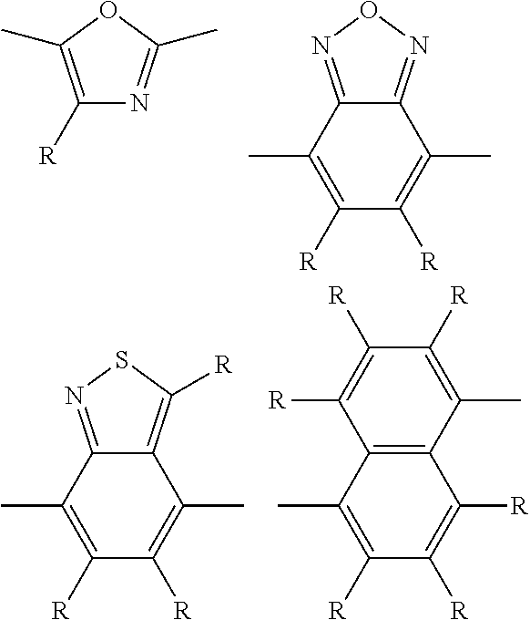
C1([R])=C(C)OC(C)=N1.C12=NON=C1C(C)=C([R])C([R])=C2C.C12=NSC([R])=C1C(C)=C([R])C([R])=C2C.C12=C(C([R])=C([R])C([R])=C1C)C(C)=C([R])C([R])=C2[R]
